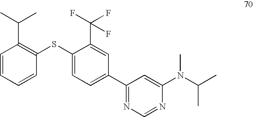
C1=CC=CC(SC2=CC=C(C3=NC=NC(N(C(C)C)C)=C3)C=C2C(F)(F)F)=C1C(C)C
